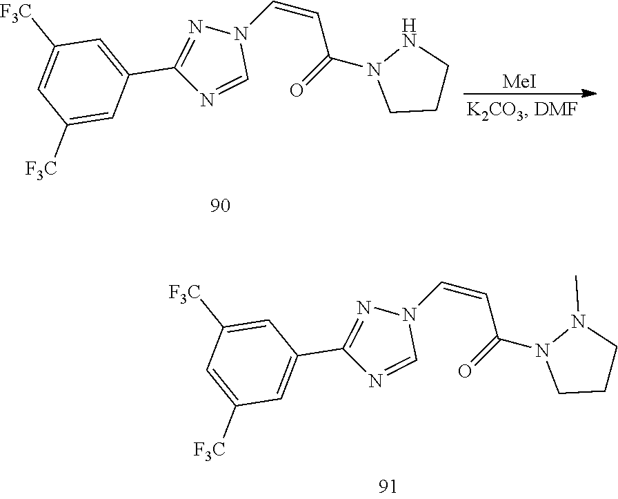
N1(C=CC(N2CCCN2C)=O)N=C(C2=CC([F3C])=CC([F3C])=C2)N=C1.N1(C=CC(N2CCCN2)=O)N=C(C2=CC([F3C])=CC([F3C])=C2)N=C1.[MeI]
